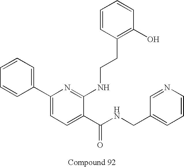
C1=CC(C2=CC=C(C(NCC3=CC=CN=C3)=O)C(NCCC3=C(O)C=CC=C3)=N2)=CC=C1
